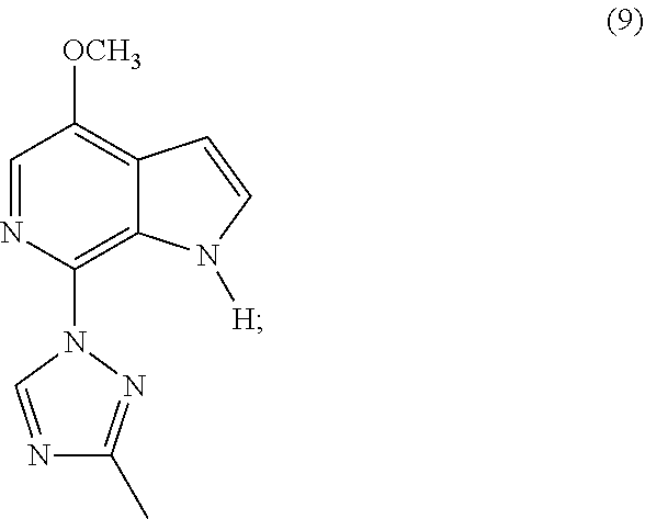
C1=NC(N2C=NC(C)=N2)=C2C(=C1[OCH3])C=CN2[H]
